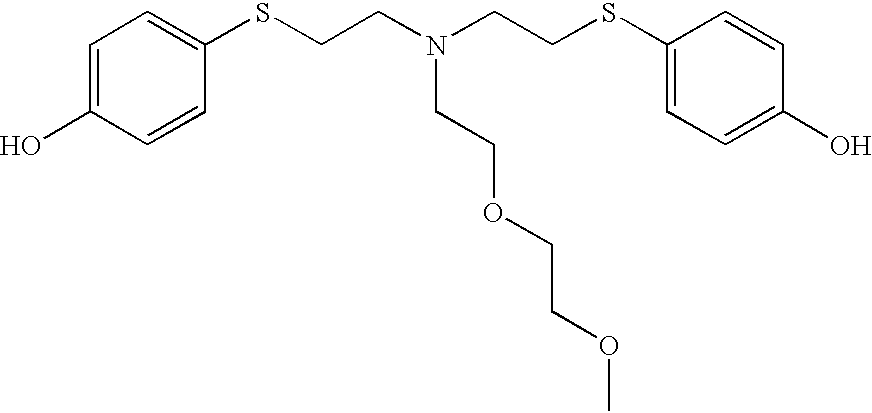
C1=C(O)C=CC(SCCN(CCSC2=CC=C(O)C=C2)CCOCCOC)=C1
